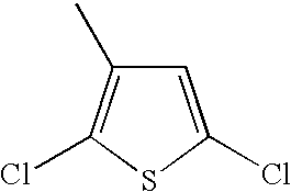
C1=C(Cl)SC(Cl)=C1C
